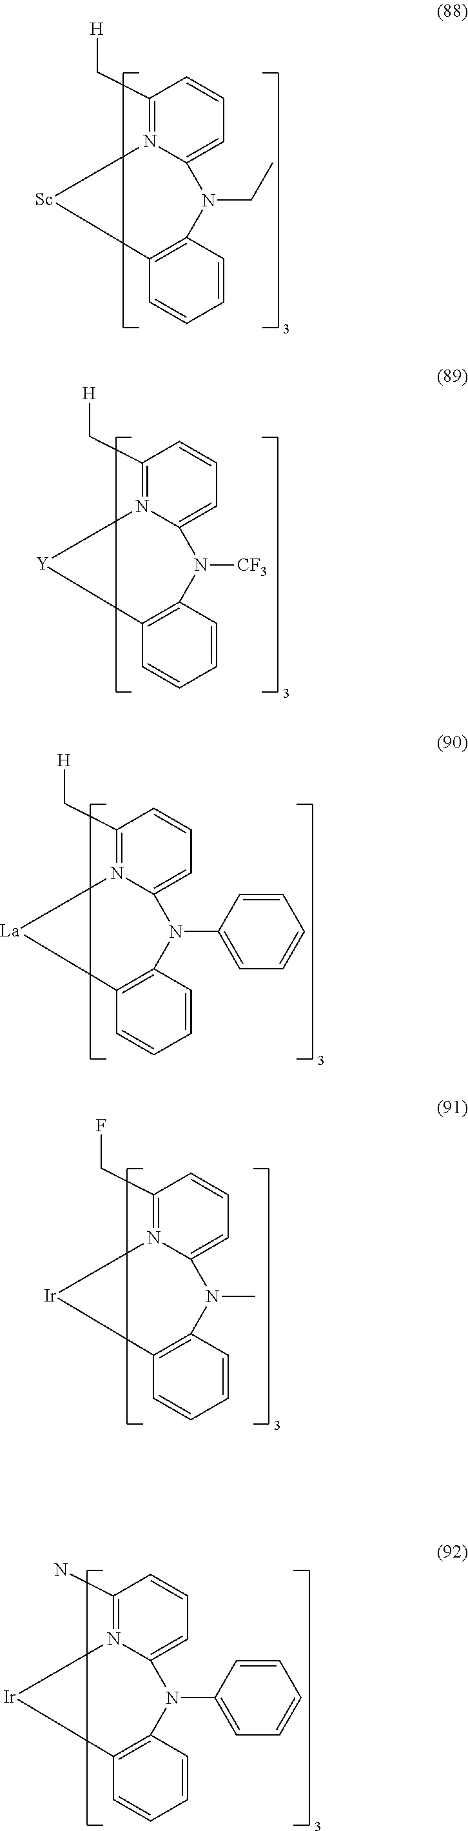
C1(C[H])=N2C(=CC=C1)N(CC)C1=C(C=CC=C1)[Sc]2.C1(C[H])=N2C(=CC=C1)N([CF3])C1=C(C=CC=C1)[Y]2.C1(C[H])=N2C(=CC=C1)N(C1=CC=CC=C1)C1=C(C=CC=C1)[La]2.C1(CF)=N2C(=CC=C1)N(C)C1=C(C=CC=C1)[Ir]2.C1(N)=N2C(=CC=C1)N(C1=CC=CC=C1)C1=C(C=CC=C1)[Ir]2
